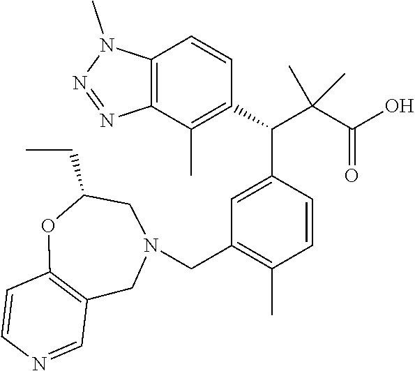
C1=C(C(C(C(=O)O)(C)C)C2=C(C)C3=C(C=C2)N(C)N=N3)C=CC(C)=C1CN1CC2=C(OC(CC)C1)C=CN=C2
